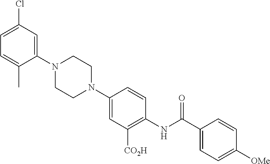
C1CN(C2=CC(Cl)=CC=C2C)CCN1C1=CC([CO2H])=C(NC(C2=CC=C([OMe])C=C2)=O)C=C1
